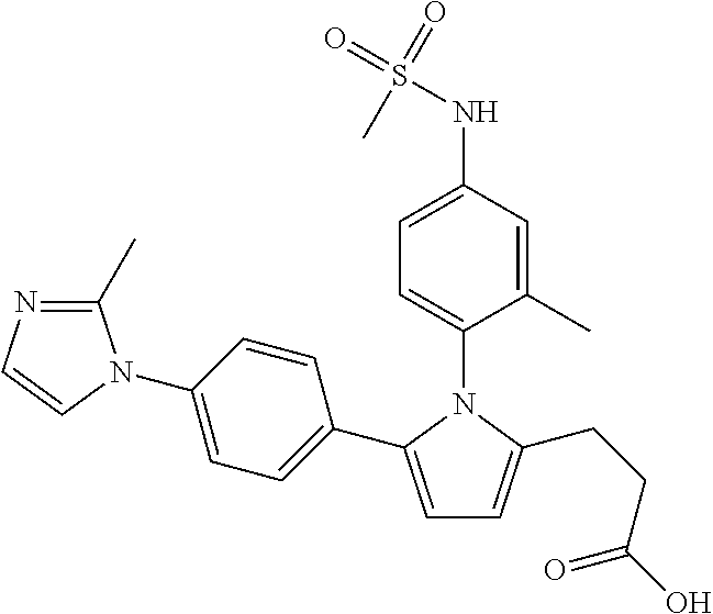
C1=C(C2=CC=C(N3C(C)=NC=C3)C=C2)N(C2=CC=C(NS(=O)(=O)C)C=C2C)C(CCC(O)=O)=C1
